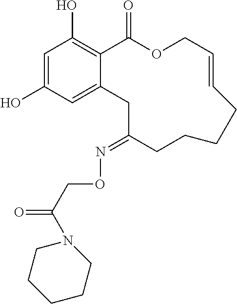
C1=C(O)C=C2C(=C1O)C(=O)OCC=CCCCCC(=NOCC(=O)N1CCCCC1)C2
